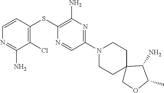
C1=CC(SC2=C(N)N=C(N3CCC4(CC3)COC(C)C4N)C=N2)=C(Cl)C(N)=N1
